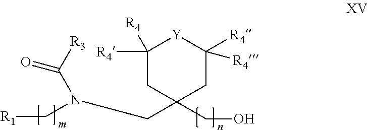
C1([R4])([R4])CC(CO)(CN(C(=O)[R3])C[R1])CC([R4])([R4])[Y]1
